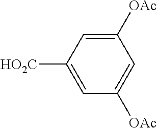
C1=C([HO2C])C=C([OAc])C=C1[OAc]
